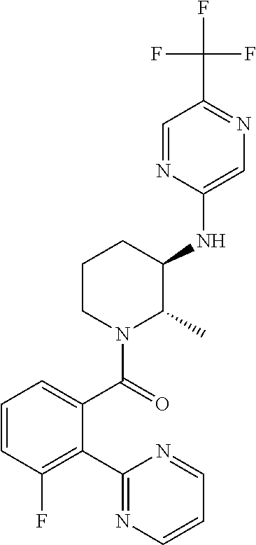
N(C1C(C)N(C(=O)C2=CC=CC(F)=C2C2=NC=CC=N2)CCC1)C1=CN=C(C(F)(F)F)C=N1
